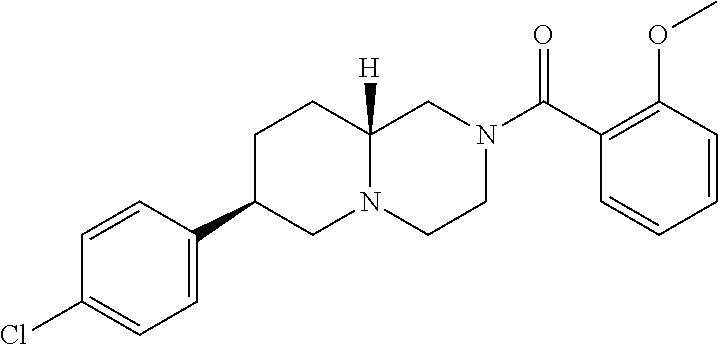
C1=CC(OC)=C(C(N2CCN3C([H])(C2)CCC(C2=CC=C(Cl)C=C2)C3)=O)C=C1
